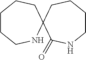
C1CCCC2(C(=O)N1)NCCCCC2
